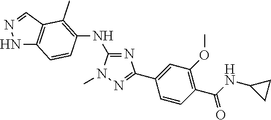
C1(NC2=C(C)C3=C(NN=C3)C=C2)=NC(C2=CC(OC)=C(C(=O)NC3CC3)C=C2)=NN1C
